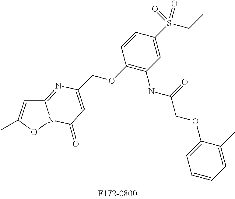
C12=NC(COC3=C(NC(COC4=CC=CC=C4C)=O)C=C(S(CC)(=O)=O)C=C3)=CC(=O)N1OC(C)=C2
